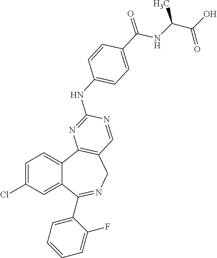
C1=C(Cl)C=C2C(=C1)C1=C(CN=C2C2=CC=CC=C2F)C=NC(NC2=CC=C(C(NC(C(O)=O)C)=O)C=C2)=N1
